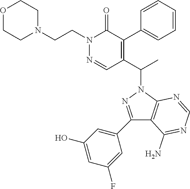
C1N(CCN2N=CC(C(C)N3N=C(C4=CC(O)=CC(F)=C4)C4=C3N=CN=C4N)=C(C3=CC=CC=C3)C2=O)CCOC1
